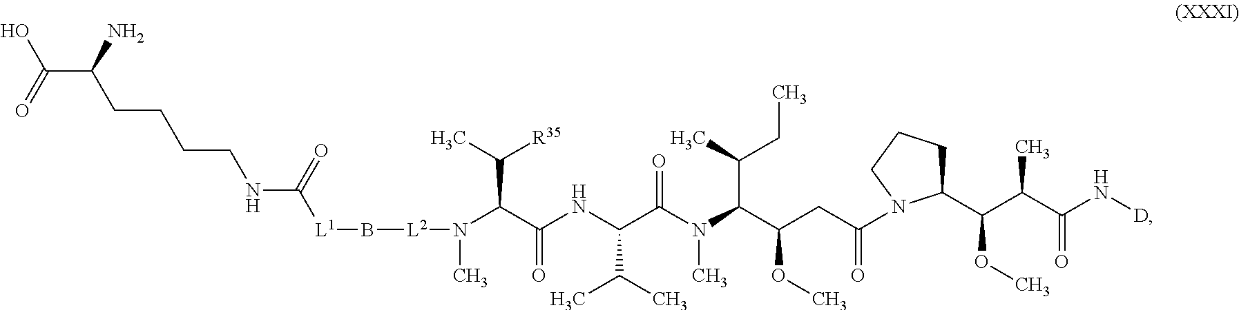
[L1](B[L2]N(C)C(C(NC(C(N(C(C(CC(=O)N1C(C(C(C(N[D])=O)C)OC)CCC1)OC)C(C)CC)C)=O)C(C)C)=O)C(C)[R35])C(NCCCCC(C(O)=O)N)=O
